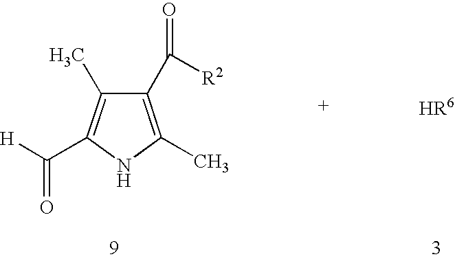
C1(C([R2])=O)=C(C)NC(C([H])=O)=C1C
